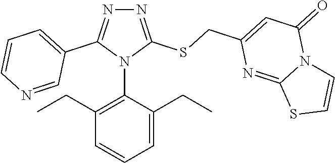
N1=C(SCC2=CC(=O)N3C(=N2)SC=C3)N(C2=C(CC)C=CC=C2CC)C(C2=CC=CN=C2)=N1
